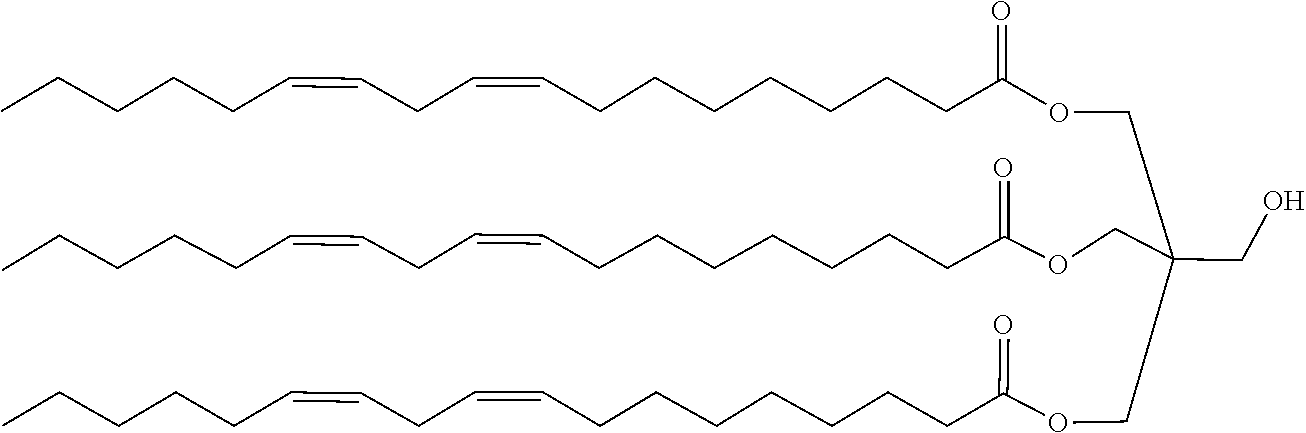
C(C=CCCCCC)C=CCCCCCCCC(=O)OCC(COC(CCCCCCCC=CCC=CCCCCC)=O)(COC(CCCCCCCC=CCC=CCCCCC)=O)CO
